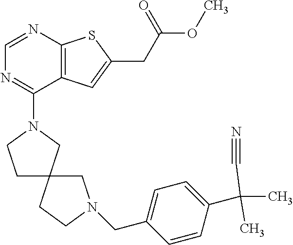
C1=NC2=C(C(N3CCC4(C3)CCN(CC3=CC=C(C(C)(C#N)C)C=C3)C4)=N1)C=C(CC(=O)OC)S2
